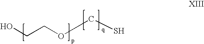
OCCOCS
